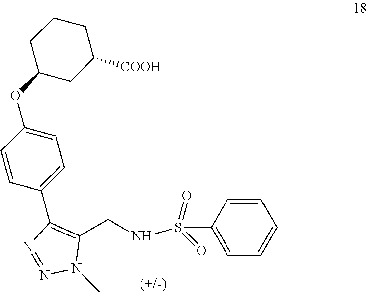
C1(CNS(=O)(=O)C2=CC=CC=C2)=C(C2=CC=C(OC3CC([COOH])CCC3)C=C2)N=NN1C
